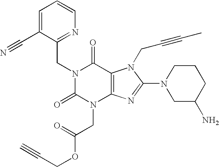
C1=C(C#N)C(CN2C(=O)N(CC(OCC#C)=O)C3=C(C2=O)N(CC#CC)C(N2CC(N)CCC2)=N3)=NC=C1
